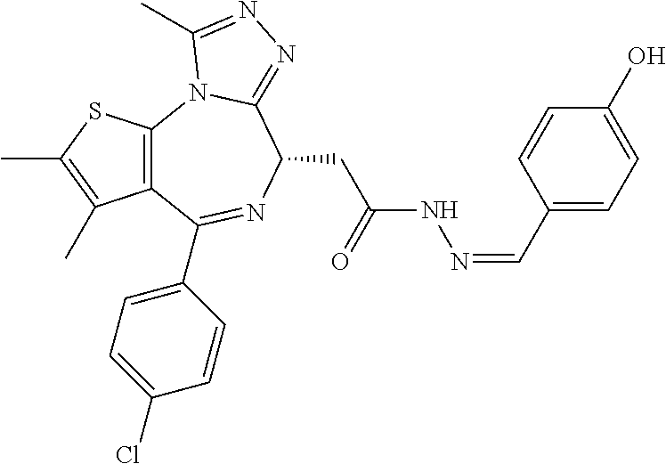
C12=C(C(C3=CC=C(Cl)C=C3)=NC(CC(NN=CC3=CC=C(O)C=C3)=O)C3=NN=C(C)N13)C(C)=C(C)S2
